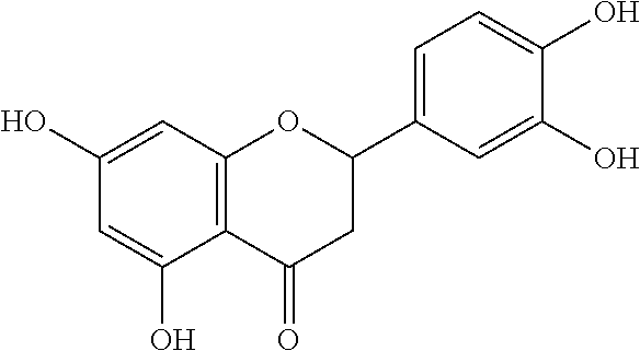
C1=C(O)C2=C(C=C1O)OC(C1=CC=C(O)C(O)=C1)CC2=O
